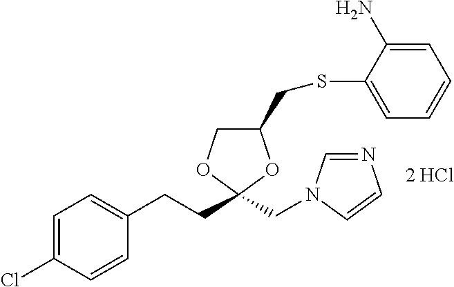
C1=C(Cl)C=CC(CCC2(CN3C=NC=C3)OC(CSC3=CC=CC=C3N)CO2)=C1
